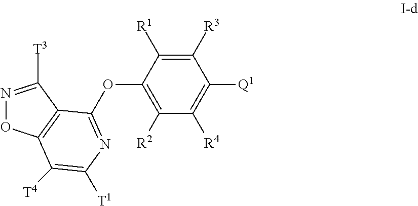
C1([R3])=C([R1])C(OC2=NC([T1])=C([T4])C3=C2C([T3])=NO3)=C([R2])C([R4])=C1[Q1]
